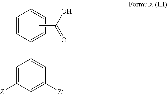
C1=CC(C2=CC([Z])=CC([Z])=C2)=CC=C1.CC(O)=O
